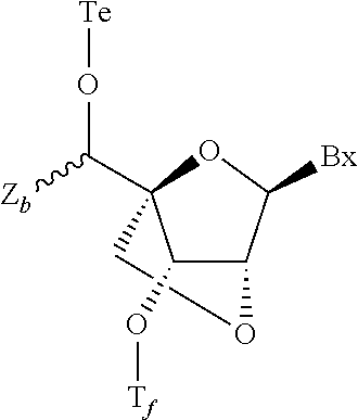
C12C([Bx])OC(C([Zb])O[Te])(CO1)C2O[Tf]
